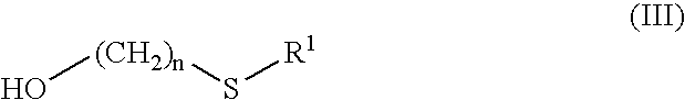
[(CH2)n](S[R1])O
